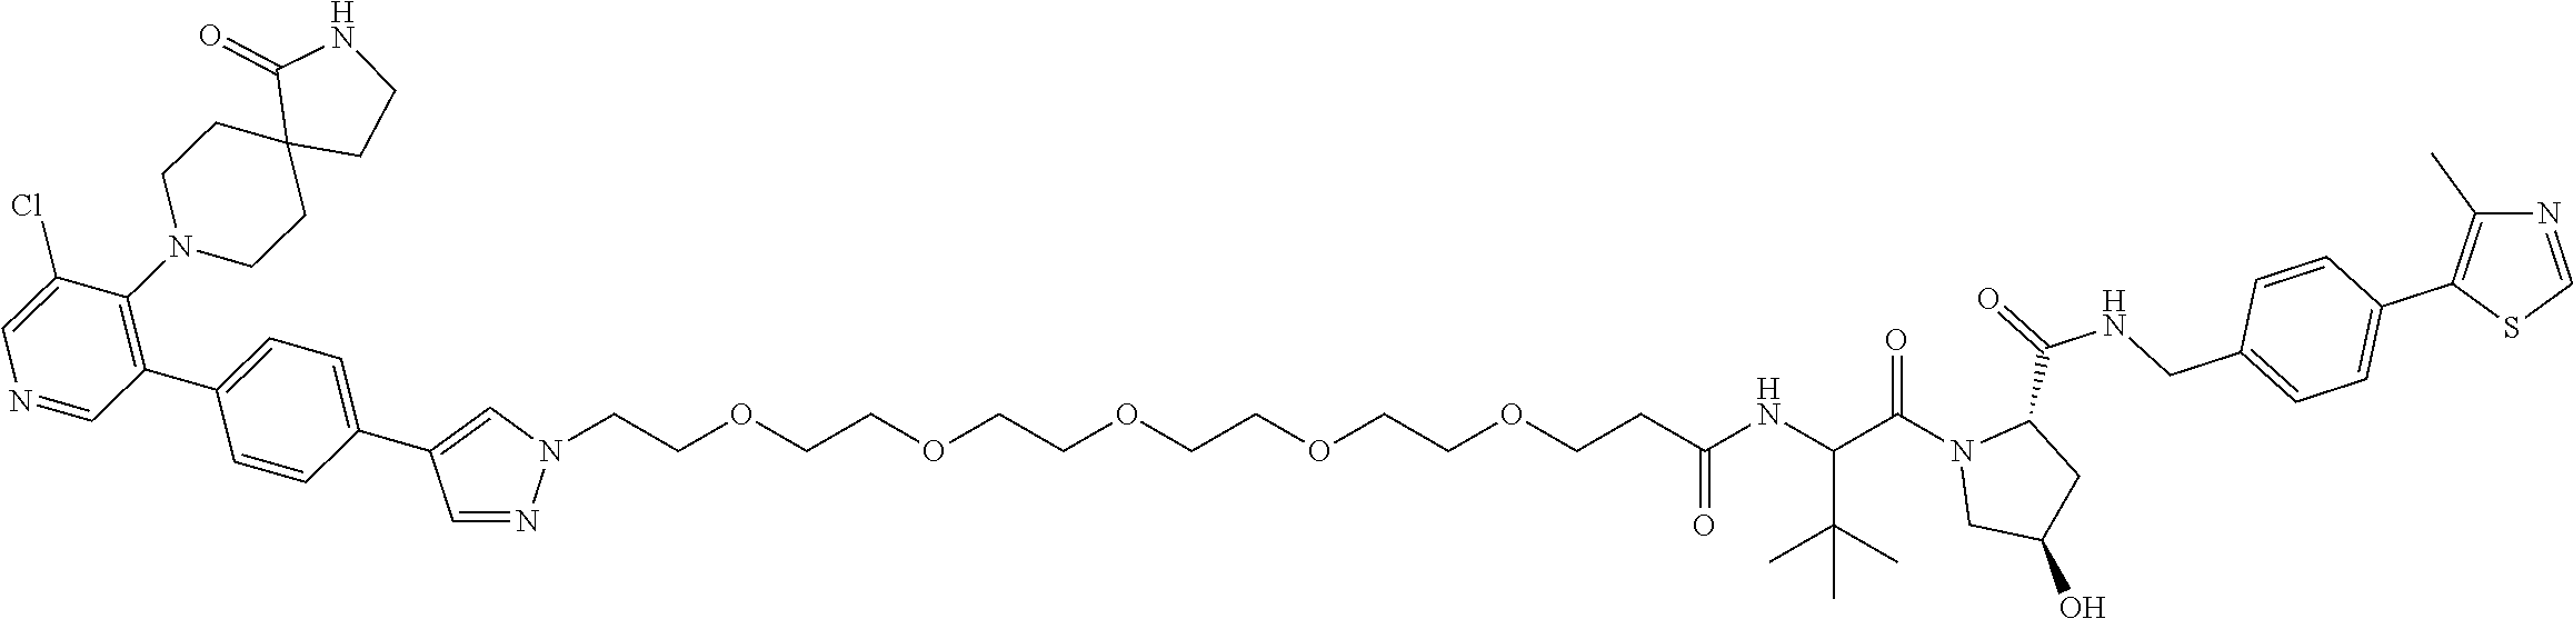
N1=CC(C2=CC=C(C3=C(N4CCC5(CC4)CCNC5=O)C(Cl)=CN=C3)C=C2)=CN1CCOCCOCCOCCOCCOCCC(NC(C(N1CC(O)CC1C(=O)NCC1=CC=C(C2=C(C)N=CS2)C=C1)=O)C(C)(C)C)=O
